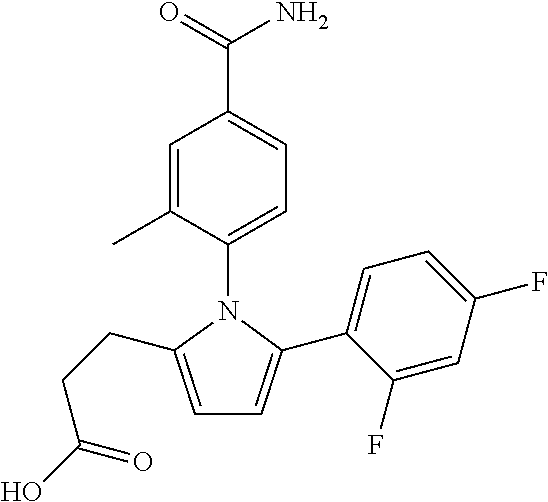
C1=C(C(N)=O)C=C(C)C(N2C(C3=CC=C(F)C=C3F)=CC=C2CCC(O)=O)=C1
